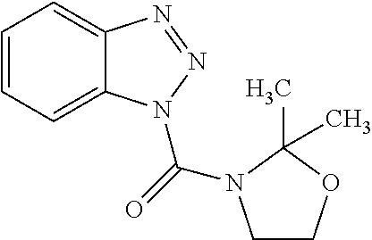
C1=CC=C2C(=C1)N=NN2C(=O)N1CCOC1(C)C
